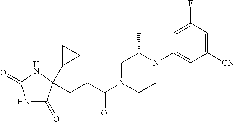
N1C(=O)C(CCC(N2CCN(C3=CC([CN])=CC(F)=C3)C(C)C2)=O)(C2CC2)NC1=O
